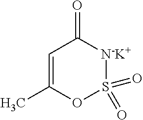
C1=C(C)OS(=O)(=O)[N-K+]C1=O
